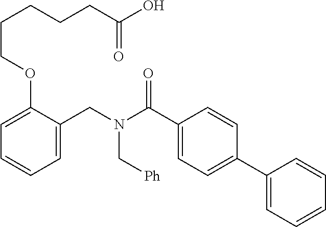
C1=C(CN(C(C2=CC=C(C3=CC=CC=C3)C=C2)=O)C[Ph])C(OCCCCCC(O)=O)=CC=C1
